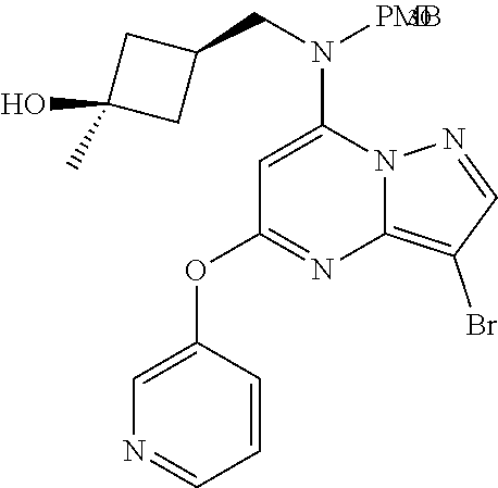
C1=C(N(CC2CC(O)(C)C2)[PMB])N2C(=C(Br)C=N2)N=C1OC1=CN=CC=C1
